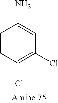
NC1=CC(Cl)=C(Cl)C=C1
